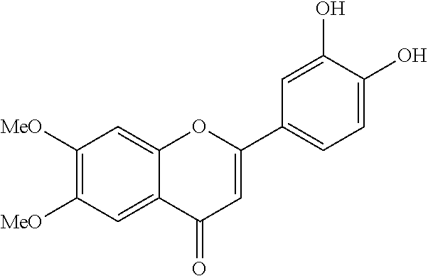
C1([MeO])=C([MeO])C=C2C(=C1)OC(C1=CC=C(O)C(O)=C1)=CC2=O
